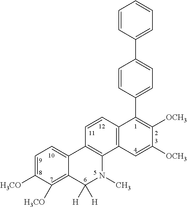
C1=C([H3CO])C([H3CO])=C2C(=C1)C1=C(N(C)C2([H])[H])C2=C(C=C1)C(C1=CC=C(C3=CC=CC=C3)C=C1)=C([OCH3])C([OCH3])=C2
